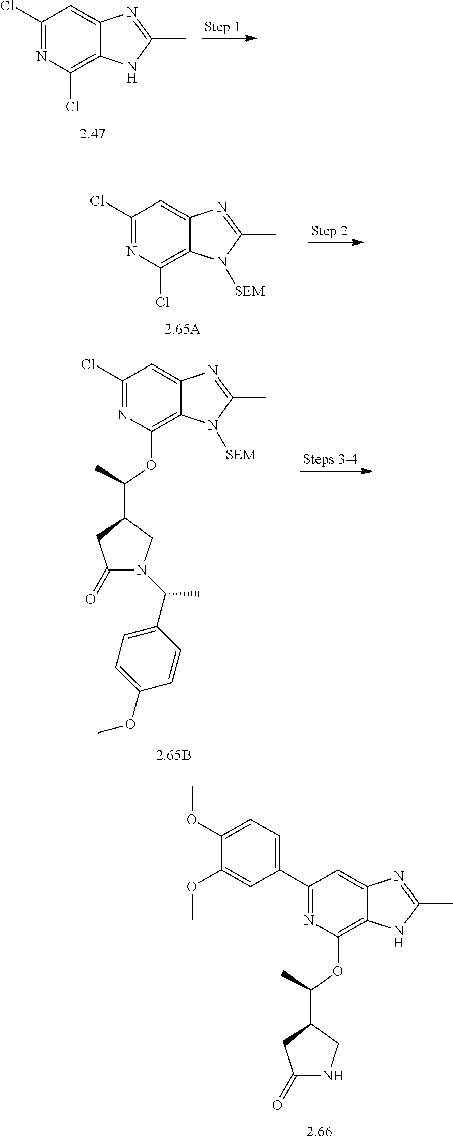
C1(Cl)=NC(Cl)=C2C(=C1)N=C(C)N2.C1(Cl)=NC(Cl)=C2C(=C1)N=C(C)N2[SEM].C1(Cl)=NC(OC(C2CN(C(C3=CC=C(OC)C=C3)C)C(=O)C2)C)=C2C(=C1)N=C(C)N2[SEM].C1(C2=CC=C(OC)C(OC)=C2)=NC(OC(C2CNC(=O)C2)C)=C2C(=C1)N=C(C)N2
